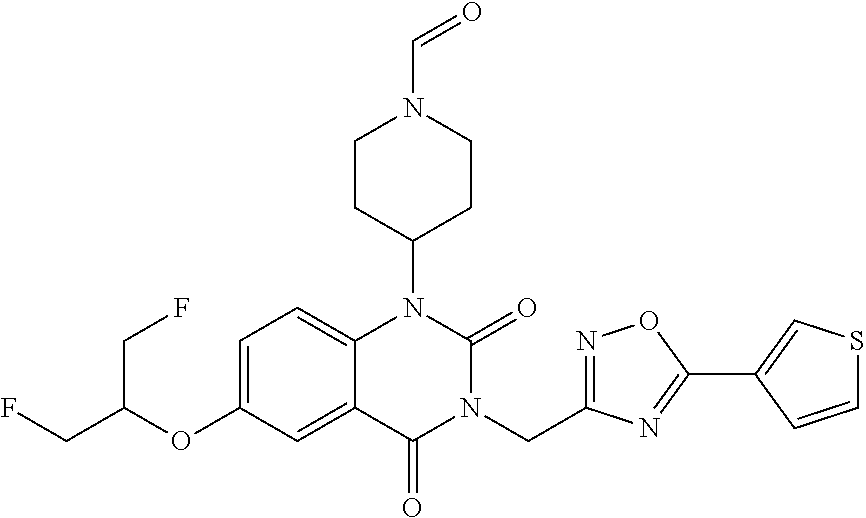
C1=C(OC(CF)CF)C=C2C(=C1)N(C1CCN(C=O)CC1)C(=O)N(CC1=NOC(C3=CSC=C3)=N1)C2=O
